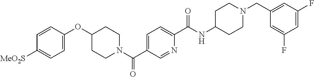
C1=CC(OC2CCN(C(C3=CC=C(C(NC4CCN(CC5=CC(F)=CC(F)=C5)CC4)=O)N=C3)=O)CC2)=CC=C1[MeO2S]
